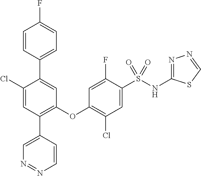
C1=CC(C2=CC(OC3=C(Cl)C=C(S(NC4=NN=CS4)(=O)=O)C(F)=C3)=C(C3=CN=NC=C3)C=C2Cl)=CC=C1F
